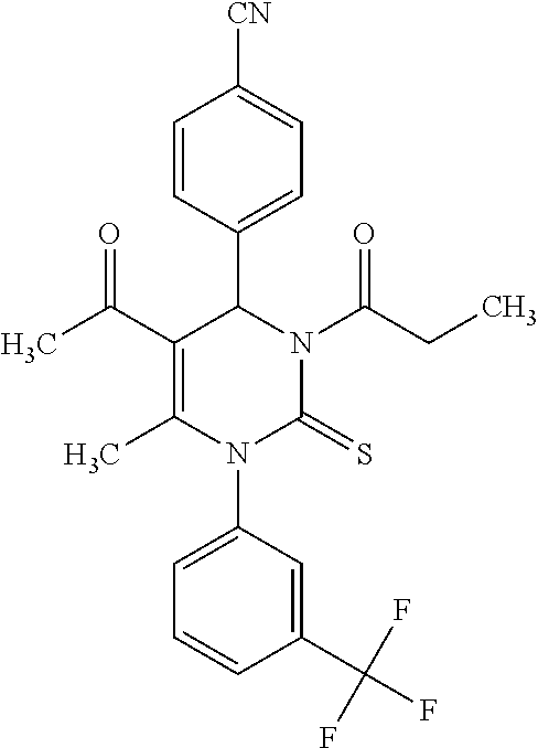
C1=CC(C2C(C(C)=O)=C(C)N(C3=CC=CC(C(F)(F)F)=C3)C(=S)N2C(CC)=O)=CC=C1[CN]
